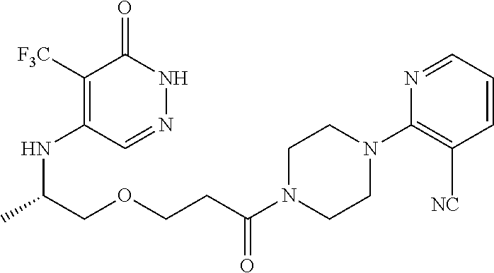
C1([F3C])=C(NC(C)COCCC(N2CCN(C3=C(C)C=CC=N3)CC2)=O)C=NNC1=O.[NC]
